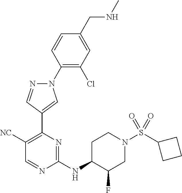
N1(C2=C(Cl)C=C(CNC)C=C2)N=CC(C2=C([NC])C=NC(NC3CCN(S(=O)(=O)C4CCC4)CC3F)=N2)=C1
